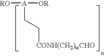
[RO][A](CC[CONH(CH2)wCHO])[OR]
